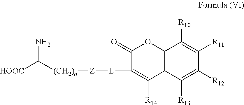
[HOOC]C([(CH2)n][Z][L]C1=C([R14])C2=C(OC1=O)C([R10])=C([R11])C([R12])=C2[R13])N
